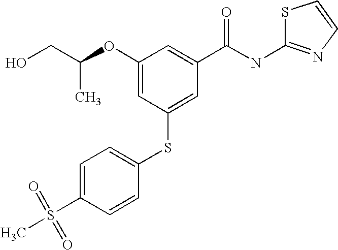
C1(OC(CO)C)=CC(SC2=CC=C(S(C)(=O)=O)C=C2)=CC(C(NC2=NC=CS2)=O)=C1
